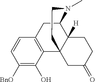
C1=CC([BnO])=C(O)C2=C1CC1C3([H])C2(CCN1C)CC(=O)CC3
